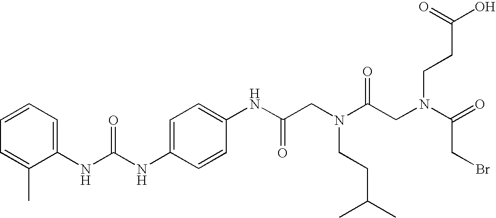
C1=C(NC(NC2=CC=CC=C2C)=O)C=CC(NC(CN(C(CN(C(=O)CBr)CCC(O)=O)=O)CCC(C)C)=O)=C1
